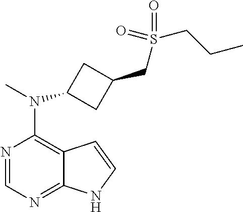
N1=CN=C2C(=C1N(C)C1CC(CS(CCC)(=O)=O)C1)C=CN2
